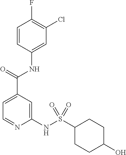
C1=CC(NC(C2=CC=NC(NS(C3CCC(O)CC3)(=O)=O)=C2)=O)=CC(Cl)=C1F
